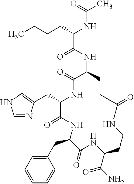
C(C1C(=O)NC(CC2=CC=CC=C2)C(=O)NC(C(N)=O)CCNC(=O)CCC(NC(C(CCCC)NC(C)=O)=O)C(=O)N1)C1=CNC=N1
